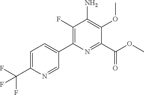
C1(F)=C(C2=CC=C(C(F)(F)F)N=C2)N=C(C(OC)=O)C(OC)=C1N
